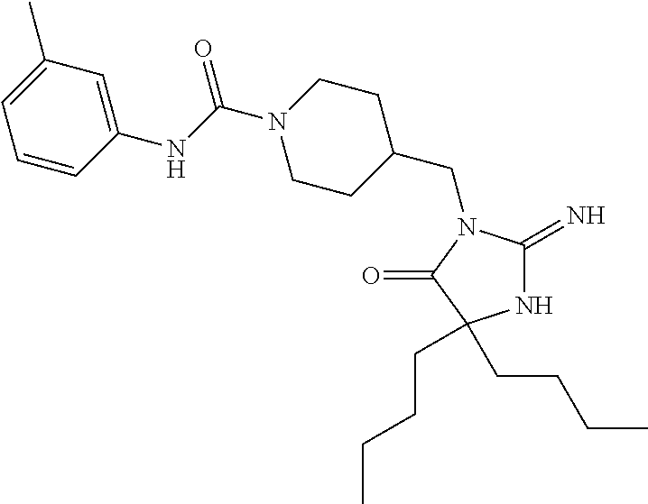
C1C(CN2C(=N)NC(CCCC)(CCCC)C2=O)CCN(C(NC2=CC(C)=CC=C2)=O)C1
